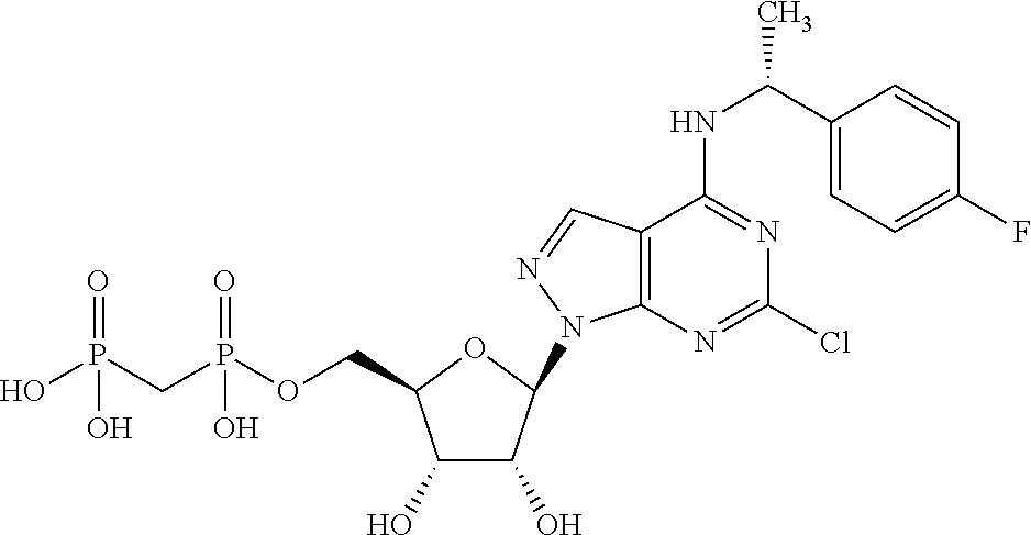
C1(O)C(O)C(N2C3=C(C=N2)C(NC(C2=CC=C(F)C=C2)C)=NC(Cl)=N3)OC1COP(CP(O)(=O)O)(=O)O
